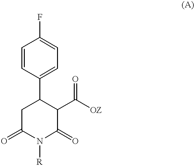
C1=CC(C2CC(=O)N([R])C(=O)C2C([OZ])=O)=CC=C1F
